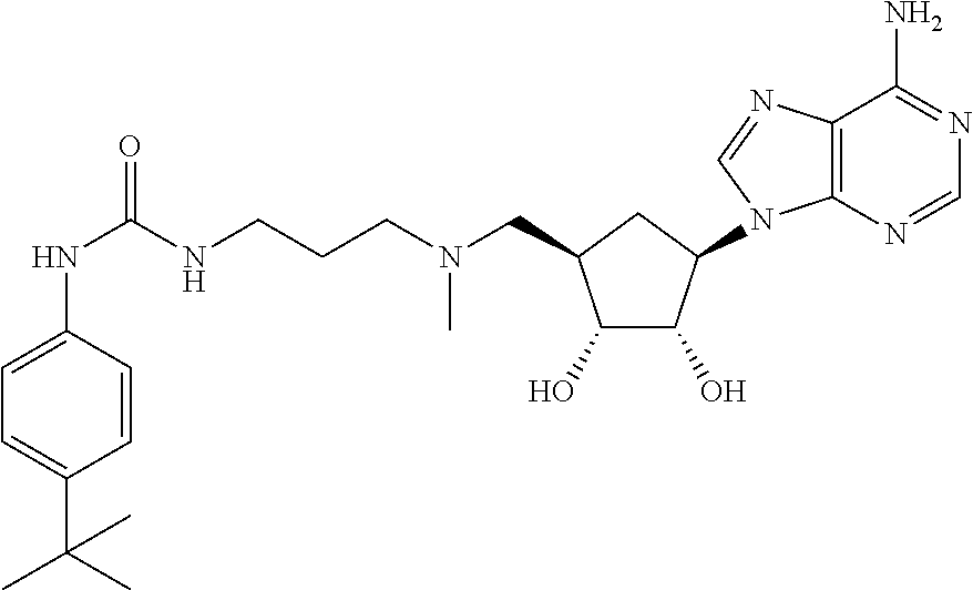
C1=C(C(C)(C)C)C=CC(NC(NCCCN(CC2C(O)C(O)C(N3C4=C(C(N)=NC=N4)N=C3)C2)C)=O)=C1
